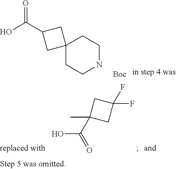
OC(=O)C1CC2(CCNCC2)C1.[Boc].C1(C(=O)O)(C)CC(F)(F)C1
